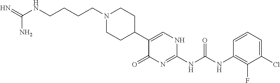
C1(C2CCN(CCCCNC(=N)N)CC2)=CNC(NC(NC2=C(F)C(Cl)=CC=C2)=O)=NC1=O
